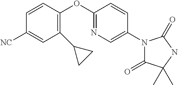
C1=CC(OC2=NC=C(N3C(=O)C(C)(C)NC3=O)C=C2)=C(C2CC2)C=C1[NC]
